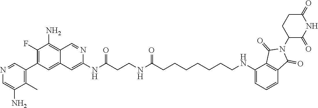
N(C(CCNC(CCCCCCCNC1=CC=CC2=C1C(=O)N(C1CCC(=O)NC1=O)C2=O)=O)=O)C1=CC2=CC(C3=C(C)C(N)=CN=C3)=C(F)C(N)=C2C=N1
